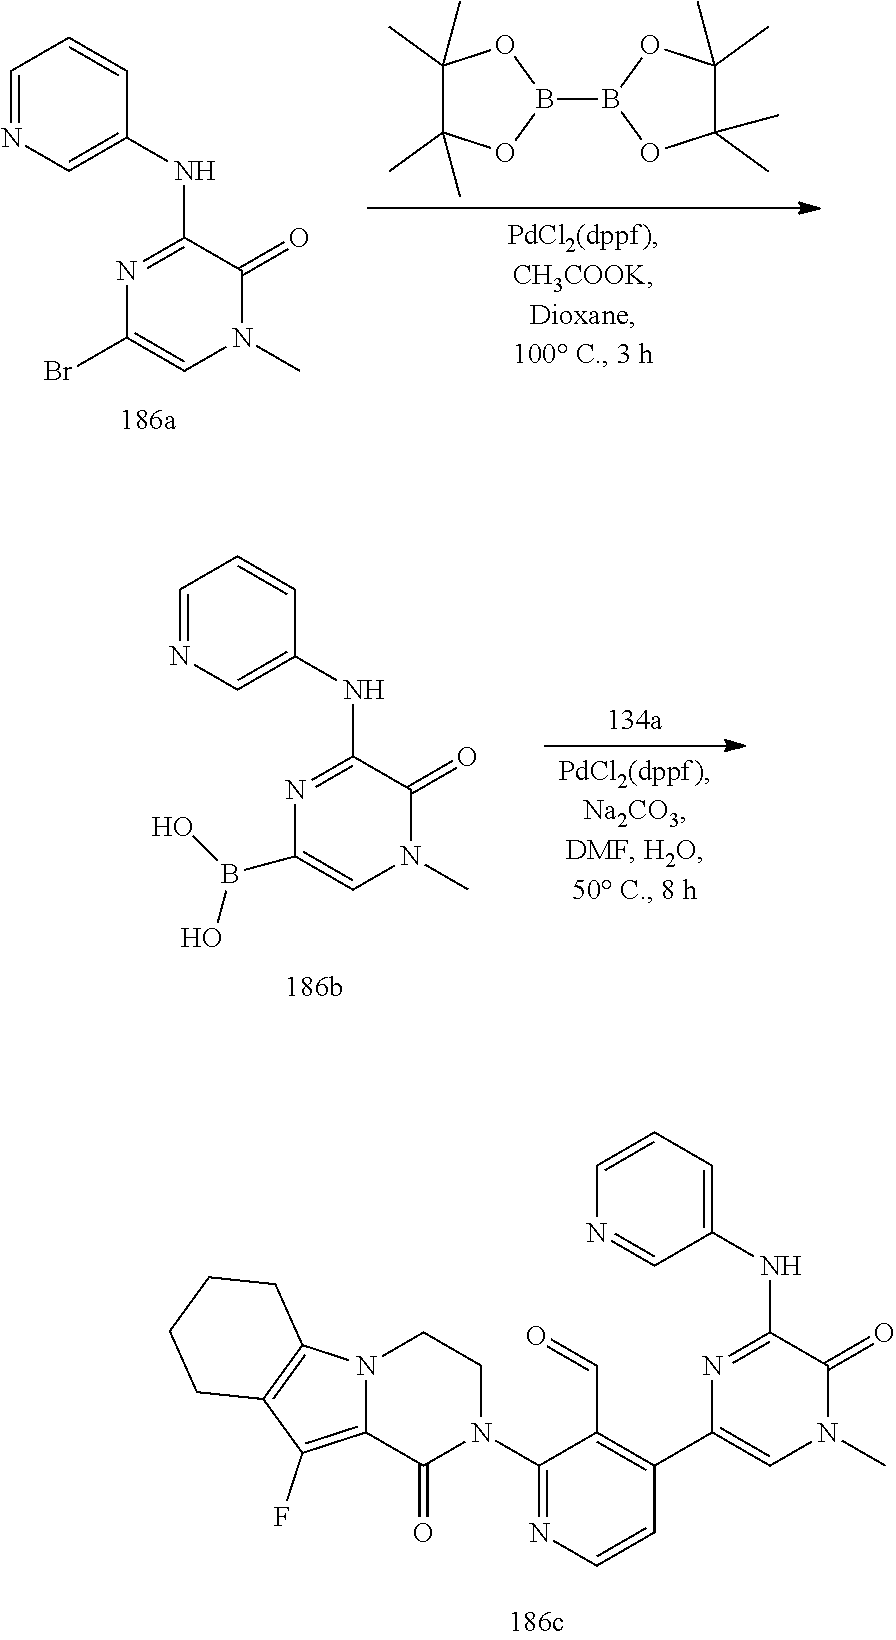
C1=NC=C(NC2=NC(Br)=CN(C)C2=O)C=C1.C1(C)(C)C(C)(C)OB(B2OC(C)(C)C(C)(C)O2)O1.C1=NC=C(NC2=NC(B(O)O)=CN(C)C2=O)C=C1.C1=CC=C(NC2=NC(C3=C(C=O)C(N4CCN5C(=C(F)C6=C5CCCC6)C4=O)=NC=C3)=CN(C)C2=O)C=N1
